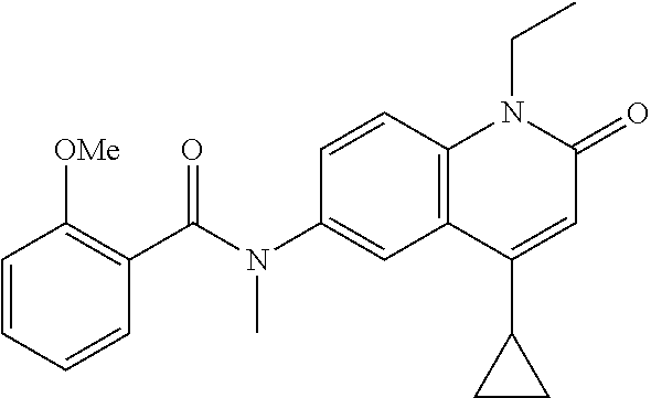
N(C1=CC2=C(C=C1)N(CC)C(=O)C=C2C1CC1)(C(C1=C([OMe])C=CC=C1)=O)C
